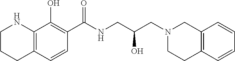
C12=C(C=CC(C(NCC(CN3CCC4=C(C3)C=CC=C4)O)=O)=C1O)CCCN2
